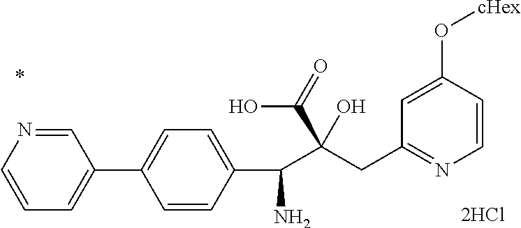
C1=CC(O[cHex])=CC(CC(C(C2=CC=C(C3=CC=CN=C3)C=C2)N)(C(=O)O)O)=N1
